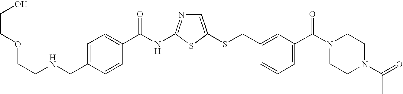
C1=C(SCC2=CC(C(N3CCN(C(=O)C)CC3)=O)=CC=C2)SC(NC(=O)C2=CC=C(CNCCOCCO)C=C2)=N1
